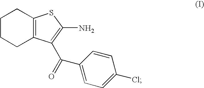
C1CCC2=C(C1)SC(N)=C2C(=O)C1=CC=C(Cl)C=C1
